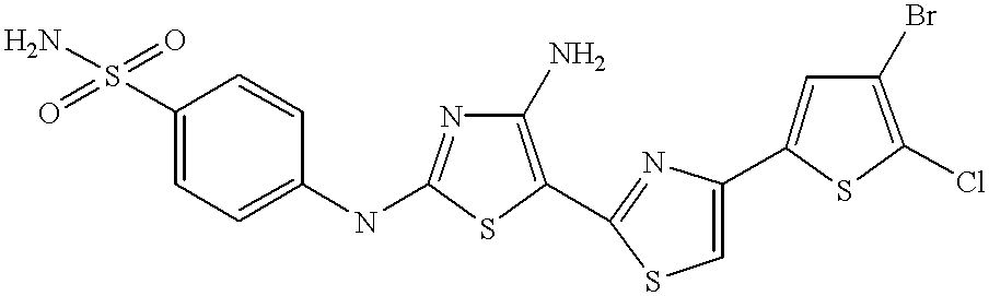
C1(S(=O)(=O)N)=CC=C(NC2=NC(N)=C(C3=NC(C4=CC(Br)=C(Cl)S4)=CS3)S2)C=C1
